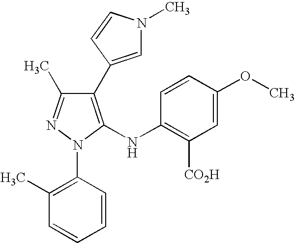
C1(C2=CN(C)C=C2)=C(NC2=C([CO2H])C=C(OC)C=C2)N(C2=C(C)C=CC=C2)N=C1C
